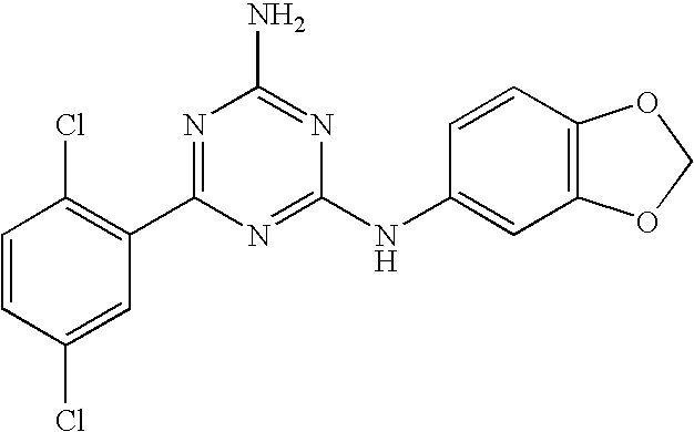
C1=CC(Cl)=CC(C2=NC(N)=NC(NC3=CC4=C(C=C3)OCO4)=N2)=C1Cl
